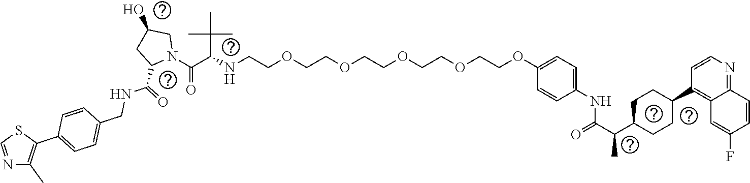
C12=C(C3CCC(C(C(=O)NC4=CC=C(OCCOCCOCCOCCOCCNC(C(N5C(C(NCC6=CC=C(C7=C(C)N=CS7)C=C6)=O)CC(O)C5)=O)C(C)(C)C)C=C4)C)CC3)C=CN=C1C=CC(F)=C2
